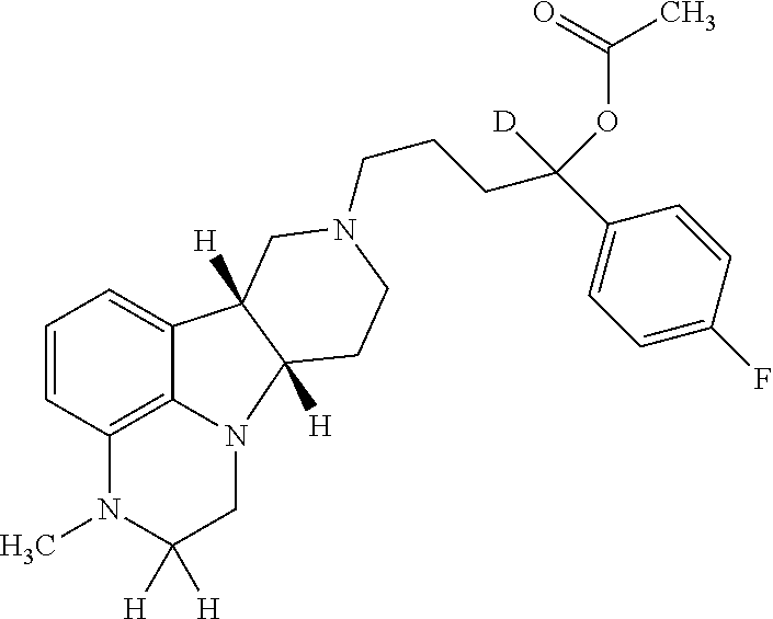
C1=CC2=C3N(CC([H])([H])N2C)C2([H])C([H])(C3=C1)CN(CCCC(C1=CC=C(F)C=C1)(OC(C)=O)[D])CC2
